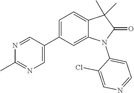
C1=C(C2=CN=C(C)N=C2)C=C2C(=C1)C(C)(C)C(=O)N2C1=CC=NC=C1Cl
